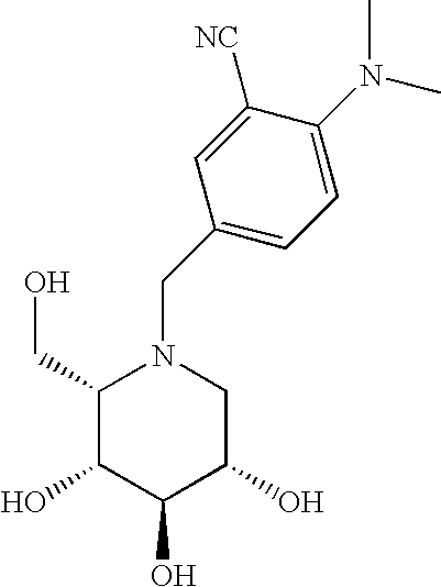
C1(CO)C(O)C(O)C(O)CN1CC1=CC=C(N(C)C)C([NC])=C1
